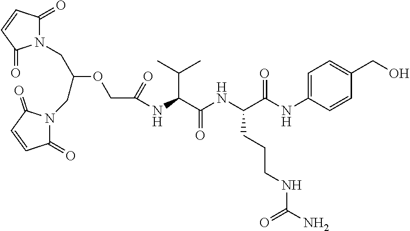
C1(=O)N(CC(CN2C(=O)C=CC2=O)OCC(=O)NC(C(NC(C(NC2=CC=C(CO)C=C2)=O)CCCNC(N)=O)=O)C(C)C)C(=O)C=C1
